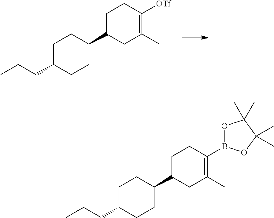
C1C(CCC)CCC(C2CC(C)=C([OTf])CC2)C1.C1C(CCC)CCC(C2CC(C)=C(B3OC(C)(C)C(C)(C)O3)CC2)C1
